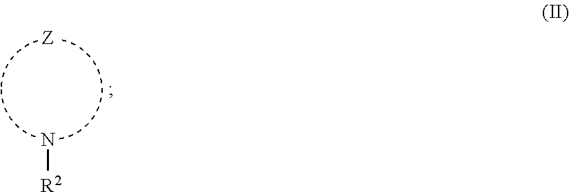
[R2]N
